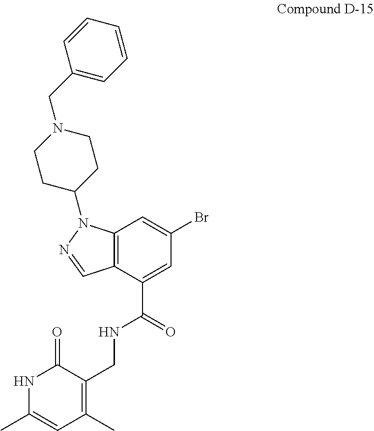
O=C1C(CNC(C2=CC(Br)=CC3=C2C=NN3C2CCN(CC3=CC=CC=C3)CC2)=O)=C(C)C=C(C)N1
